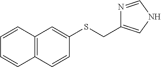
S(CC1=CNC=N1)C1=CC2=C(C=C1)C=CC=C2
